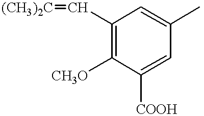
C1(C=[(CH3)2C])=C([CH3O])C([COOH])=CC(C)=C1
